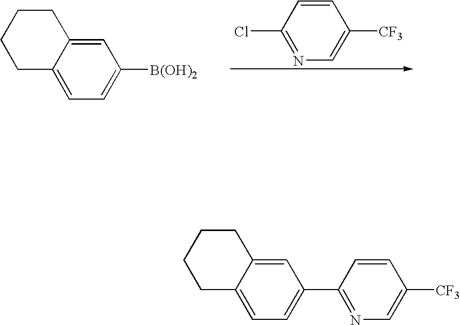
C1C2=CC=C([B(OH)2])C=C2CCC1.C1(Cl)=NC=C([CF3])C=C1.C1C2=CC=C(C3=NC=C([CF3])C=C3)C=C2CCC1
